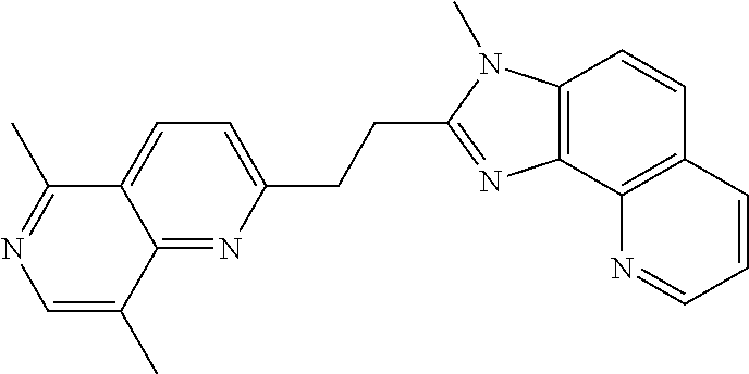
C1=C(C)C2=NC(CCC3=NC4=C(N3C)C=CC3=C4N=CC=C3)=CC=C2C(C)=N1
